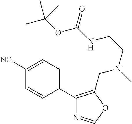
C1=C([NC])C=CC(C2=C(CN(CCNC(OC(C)(C)C)=O)C)OC=N2)=C1
